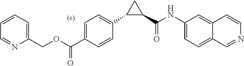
C1(COC(C2=CC=C(C3C(C(NC4=CC=C5C(=C4)C=CN=C5)=O)C3)C=C2)=O)=CC=CC=N1
